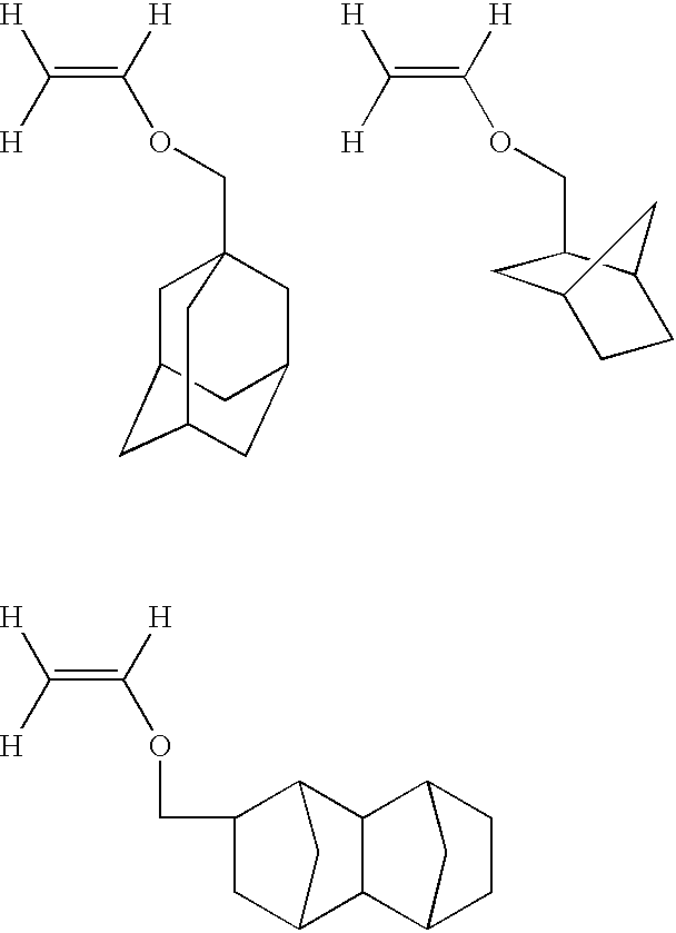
O(C(=C([H])[H])[H])CC1CC2C3C(C1C2)C1CCC3C1.C1C2CC3CC(CC1(COC(=C([H])[H])[H])C3)C2.C(OC(=C([H])[H])[H])C1CC2CC1CC2
